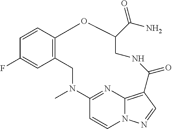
C12=C(C=CC(F)=C1)OC(C(N)=O)CNC(=O)C1=C3N(C=CC(=N3)N(C)C2)N=C1
